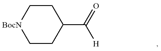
C1C[BocN]CCC1C(=O)[H]
